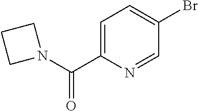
C1=C(C(N2CCC2)=O)N=CC(Br)=C1
